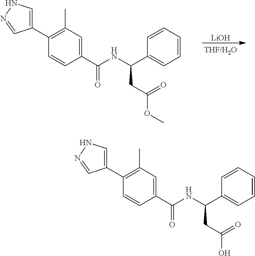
[LiOH].C1(C2=C(C)C=C(C(NC(C3=CC=CC=C3)CC(OC)=O)=O)C=C2)=CNN=C1.C1(C2=C(C)C=C(C(NC(C3=CC=CC=C3)CC(O)=O)=O)C=C2)=CNN=C1
